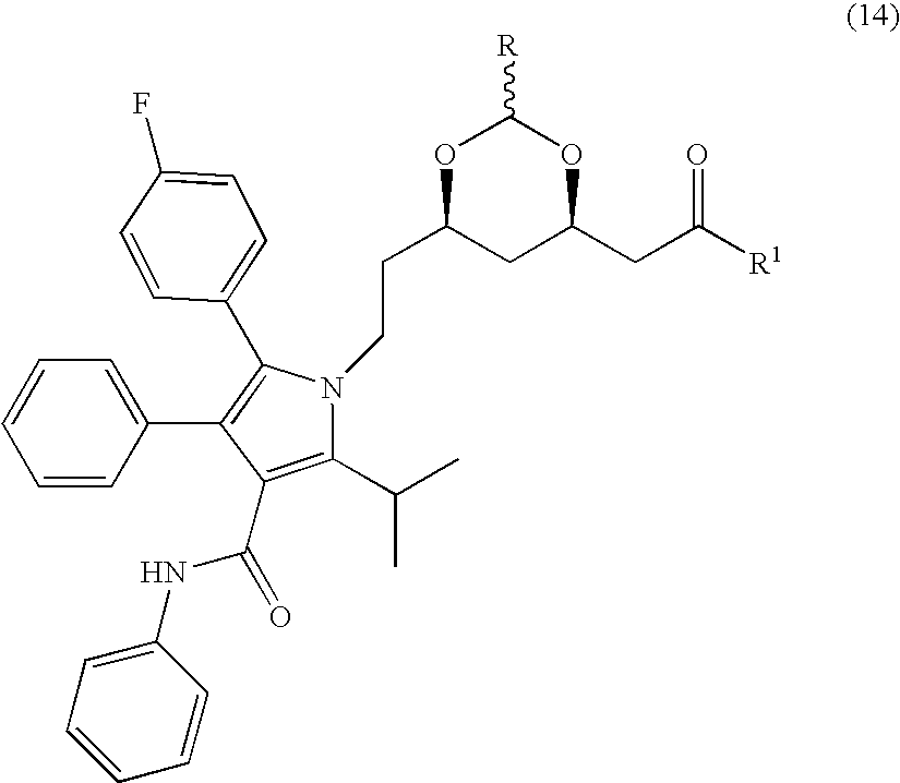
C1=CC=CC(C2=C(C3=CC=C(F)C=C3)N(CCC3CC(CC([R1])=O)OC([R])O3)C(C(C)C)=C2C(NC2=CC=CC=C2)=O)=C1
